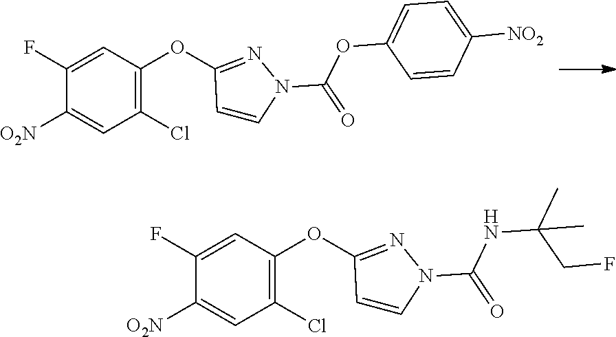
C1(Cl)=C(OC2=NN(C(=O)OC3=CC=C([NO2])C=C3)C=C2)C=C(F)C([O2N])=C1.C1(Cl)=C(OC2=NN(C(=O)NC(CF)(C)C)C=C2)C=C(F)C([O2N])=C1
